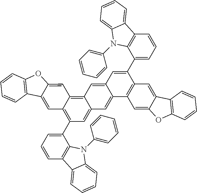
C1=CC2=C(C=C1)C1=CC3=C(C4=CC=CC5=C4N(C4=CC=CC=C4)C4=CC=CC=C54)C=C4C(=C3C=C1O2)C=C1C(=C4)C2=C(C(C3=CC=CC4=C3N(C3=CC=CC=C3)C3=CC=CC=C43)=C1)C=C1C(=C2)OC2=C1C=CC=C2
